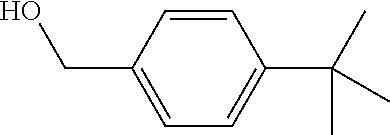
C1=CC(CO)=CC=C1C(C)(C)C
